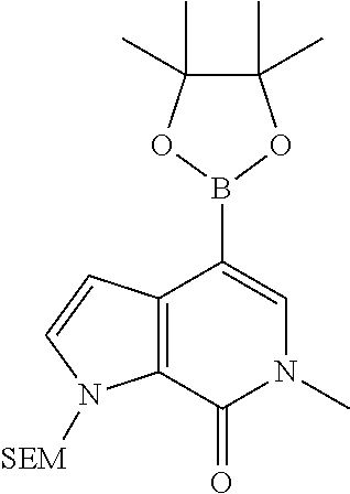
C12=C(C(=O)N(C)C=C1B1OC(C)(C)C(C)(C)O1)N([SEM])C=C2
